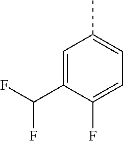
C1=C(C(F)F)C(F)=CC=C1C
